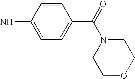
C1=CC(N)=CC=C1C(N1CCOCC1)=O
